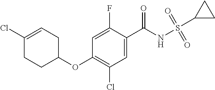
C1=C(C(NS(C2CC2)(=O)=O)=O)C(F)=CC(OC2CC=C(Cl)CC2)=C1Cl
